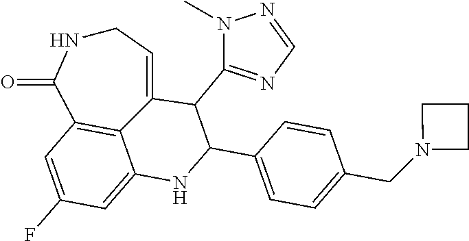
C1NC(=O)C2=C3C(=CC(F)=C2)NC(C2=CC=C(CN4CCC4)C=C2)C(C2=NC=NN2C)C3=C1
